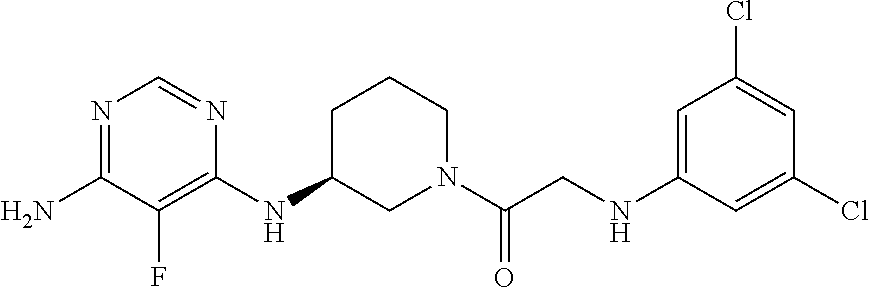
N(C1CN(C(CNC2=CC(Cl)=CC(Cl)=C2)=O)CCC1)C1=C(F)C(N)=NC=N1
